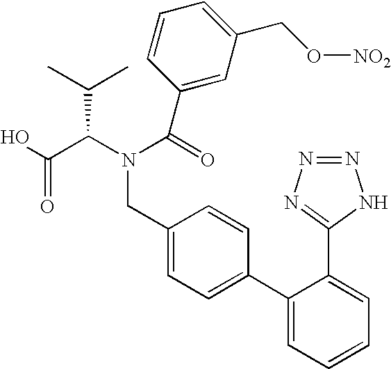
C(C(N(CC1=CC=C(C2=CC=CC=C2C2=NN=NN2)C=C1)C(=O)C1=CC(CO[NO2])=CC=C1)C(C)C)(O)=O
